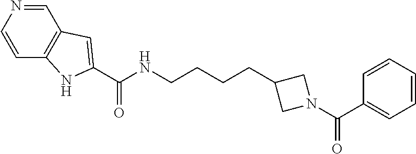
N(CCCCC1CN(C(C2=CC=CC=C2)=O)C1)C(C1=CC2=C(N1)C=CN=C2)=O
